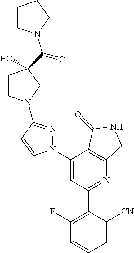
C1(N2N=C(N3CCC(O)(C(=O)N4CCCC4)C3)C=C2)=CC(C2=C(F)C=CC=C2[CN])=NC2=C1C(=O)NC2
